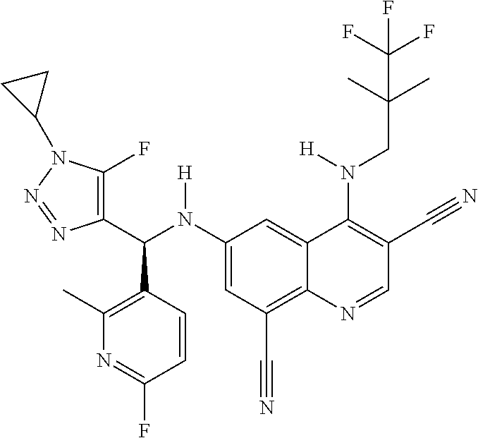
C1(N(C(C2=C(F)N(C3CC3)N=N2)C2=C(C)N=C(F)C=C2)[H])=CC(C#N)=C2C(=C1)C(N(CC(C)(C)C(F)(F)F)[H])=C(C#N)C=N2
